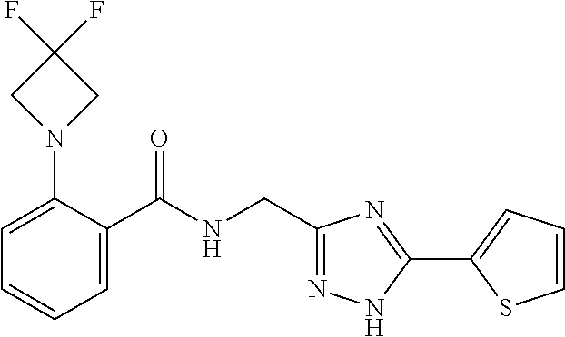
C1=C(N2CC(F)(F)C2)C(C(NCC2=NNC(C3=CC=CS3)=N2)=O)=CC=C1
